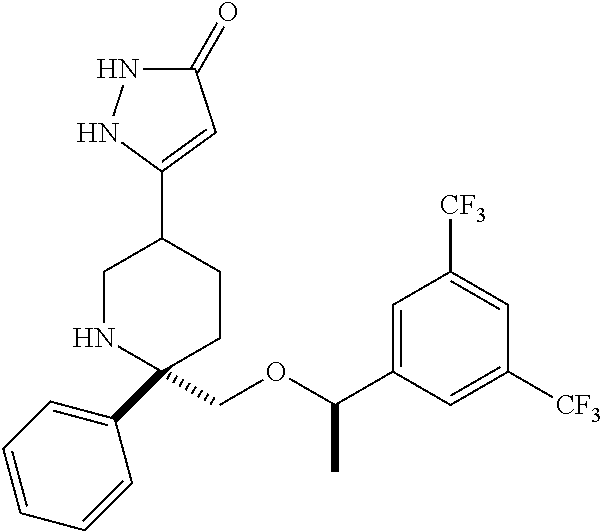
C1(COC(C2=CC([CF3])=CC([CF3])=C2)C)(C2=CC=CC=C2)CCC(C2=CC(=O)NN2)CN1
